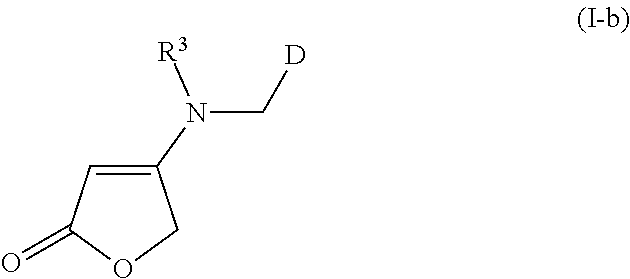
C1(N([R3])C[D])=CC(=O)OC1
